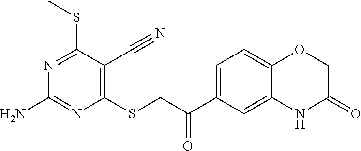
C1(SCC(C2=CC=C3C(=C2)NC(=O)CO3)=O)=C(C#N)C(SC)=NC(N)=N1
